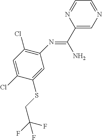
C1(N=C(C2=CN=CC=N2)N)=C(Cl)C=C(Cl)C(SCC(F)(F)F)=C1
